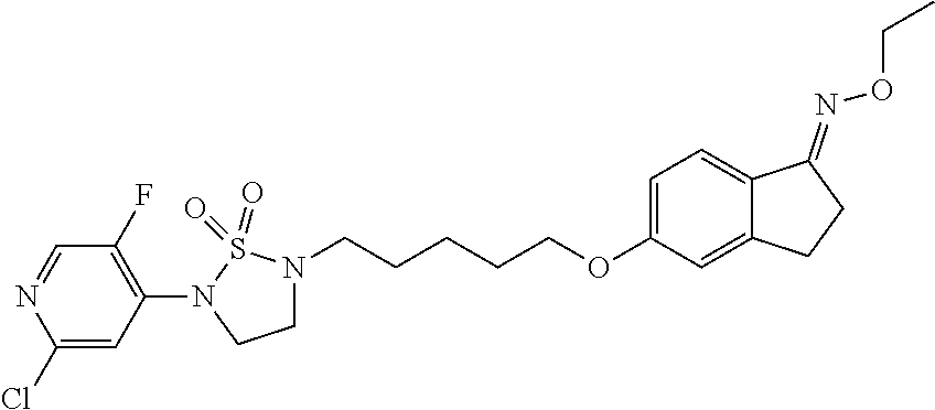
C1(N2CCN(CCCCCOC3=CC=C4C(=C3)CCC4=NOCC)S2(=O)=O)=C(F)C=NC(Cl)=C1
